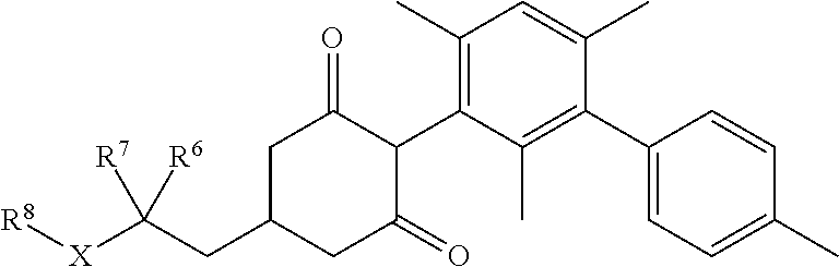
C1(C)=C(C2C(=O)CC(CC([X][R8])([R7])[R6])CC2=O)C(C)=C(C2=CC=C(C)C=C2)C(C)=C1
